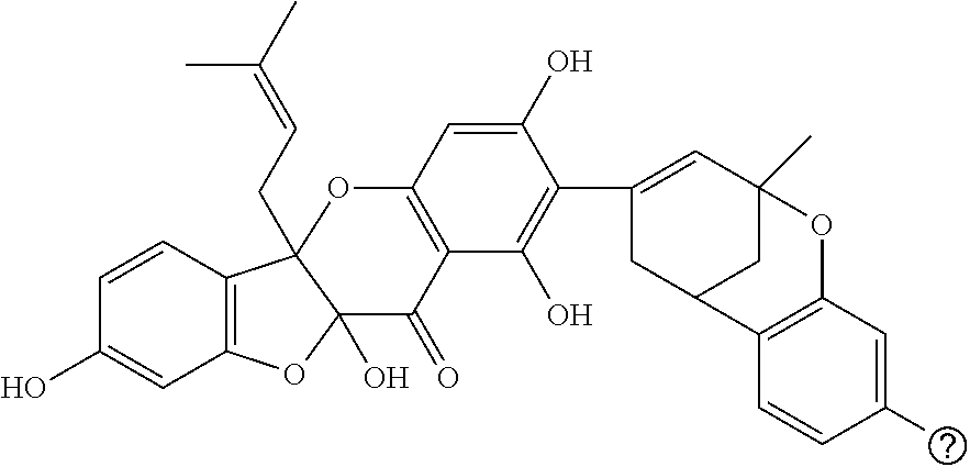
C1(C)=CC2=C(C=C1)C1CC(C3=C(O)C4=C(C=C3O)OC3(CC=C(C)C)C5=C(OC3(O)C4=O)C=C(O)C=C5)=CC(C)(O2)C1
